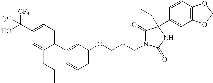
C1(C(O)([CF3])[F3C])=CC=C(C2=CC(OCCCN3C(=O)C(C4=CC5=C(C=C4)OCO5)(CC)NC3=O)=CC=C2)C(CCC)=C1
